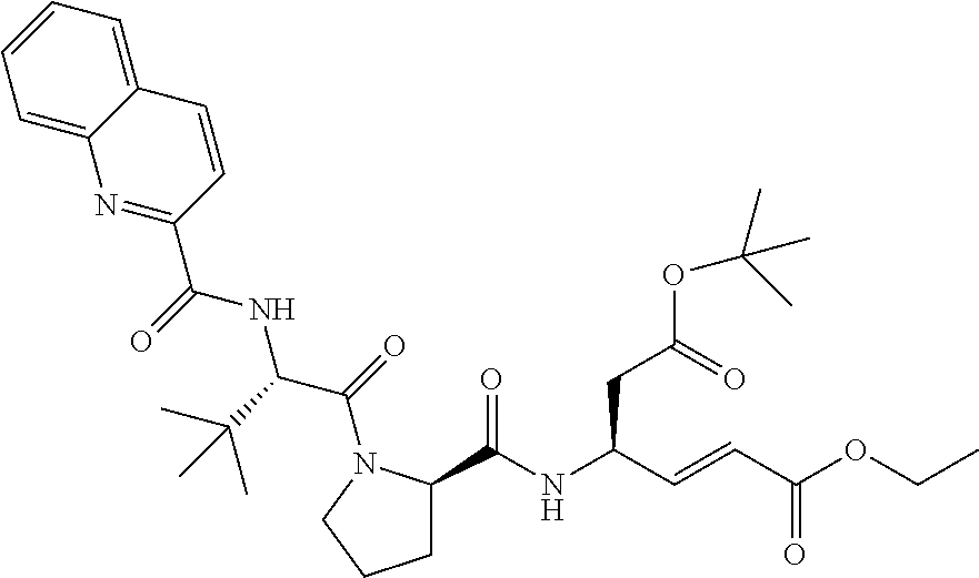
C(C(C=CC(OCC)=O)NC(C1CCCN1C(C(NC(C1=NC2=CC=CC=C2C=C1)=O)C(C)(C)C)=O)=O)C(=O)OC(C)(C)C
